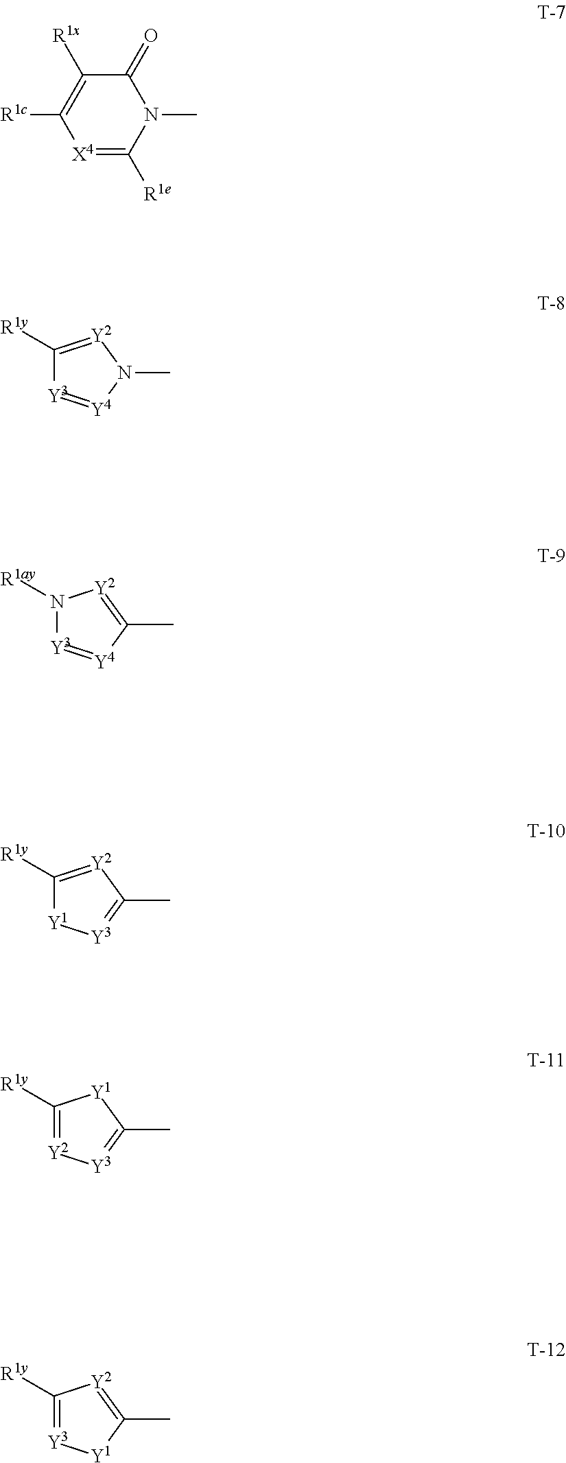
[X4]1=C([R1e])N(C)C(=O)C([R1x])=C1[R1c].C1([R1y])=[Y2]N(C)[Y4]=[Y3]1.N1([R1ay])[Y3]=[Y4]C(C)=[Y2]1.C1([R1y])=[Y2]C(C)=[Y3][Y1]1.C1([R1y])=[Y2][Y3]=C(C)[Y1]1.C1([R1y])=[Y3][Y1]C(C)=[Y2]1
